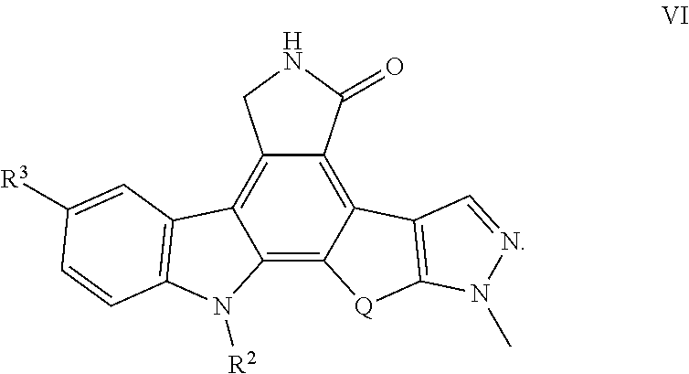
C12=C3C(=C4C(=C1CNC2=O)C1=C(N4[R2])C=CC([R3])=C1)[Q]C1=C3C=NN1C
